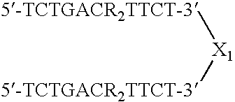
[5-TCTGACR2TTCT-3][X1][5-TCTGACR2TTCT-3]
